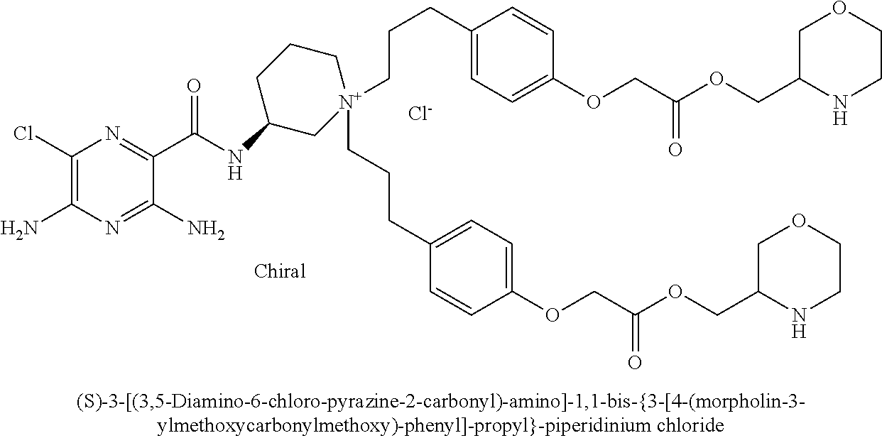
[Cl-].C1(Cl)=C(N)N=C(N)C(C(=O)NC2C[N+](CCCC3=CC=C(OCC(=O)OCC4NCCOC4)C=C3)(CCCC3=CC=C(OCC(=O)OCC4NCCOC4)C=C3)CCC2)=N1
